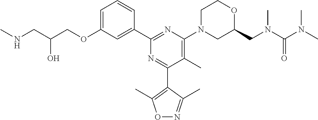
C1=C(OCC(CNC)O)C=C(C2=NC(N3CC(CN(C(N(C)C)=O)C)OCC3)=C(C)C(C3=C(C)ON=C3C)=N2)C=C1
